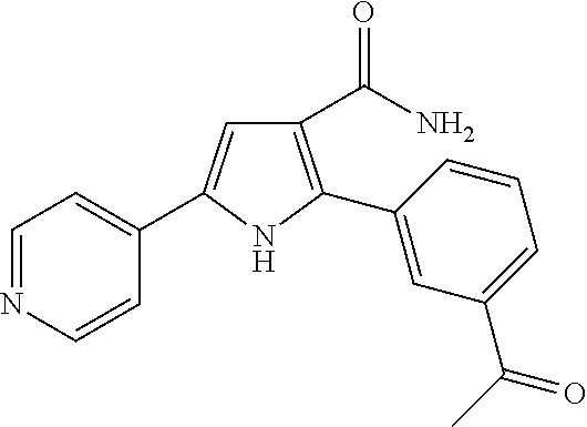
C1(C(N)=O)=C(C2=CC(C(C)=O)=CC=C2)NC(C2=CC=NC=C2)=C1
